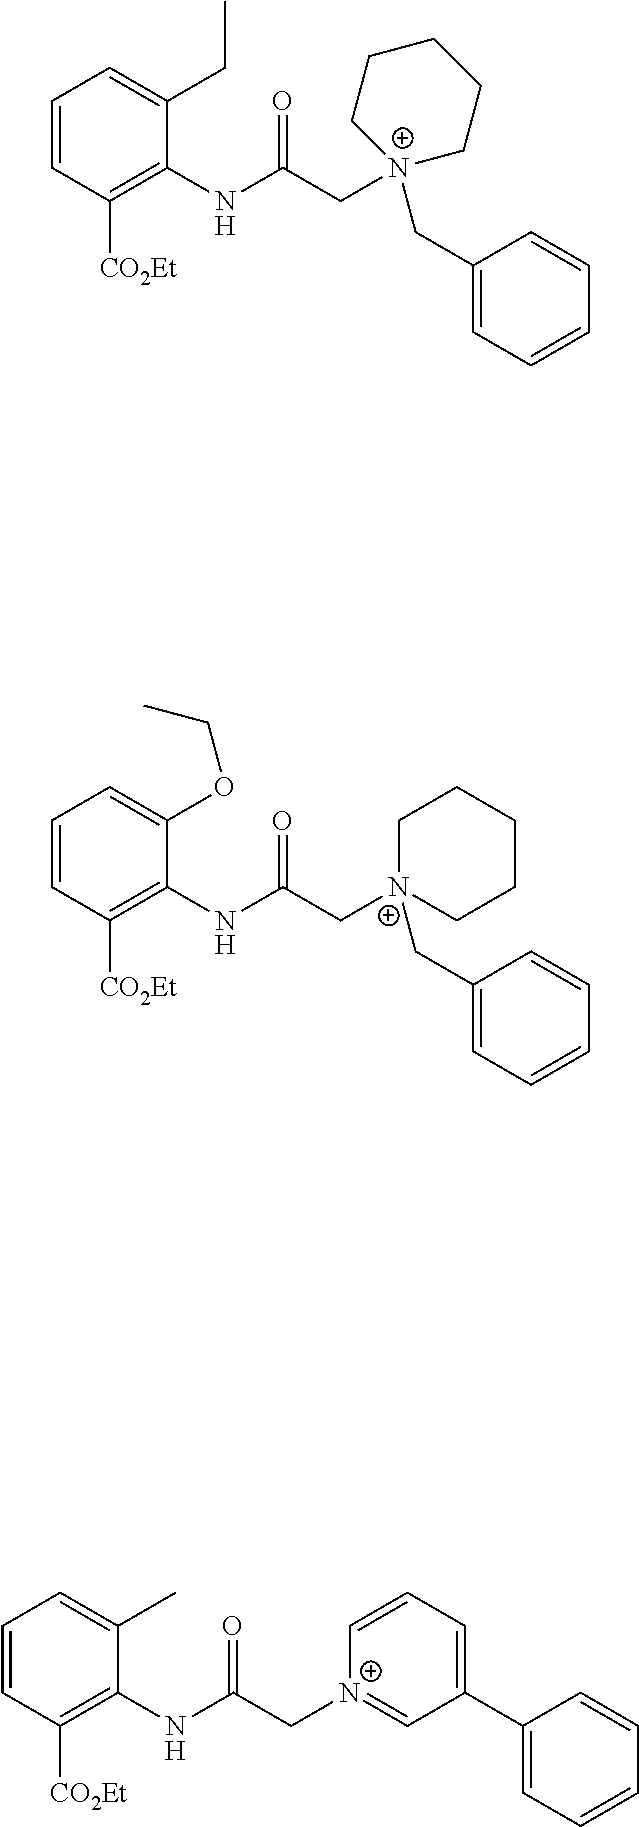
C1=CC([CO2Et])=C(NC(C[N+]2(CC3=CC=CC=C3)CCCCC2)=O)C(CC)=C1.C1=CC([CO2Et])=C(NC(C[N+]2(CC3=CC=CC=C3)CCCCC2)=O)C(OCC)=C1.C1=CC([CO2Et])=C(NC(C[N+]2=CC(C3=CC=CC=C3)=CC=C2)=O)C(C)=C1
